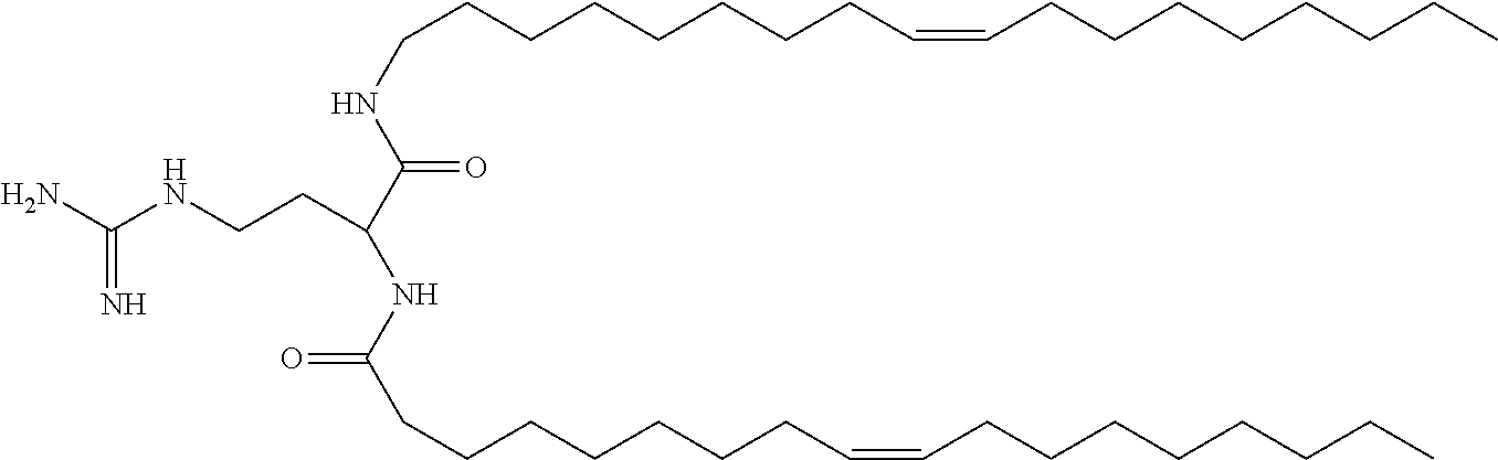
C(NCCC(C(=O)NCCCCCCCCC=CCCCCCCCC)NC(CCCCCCCC=CCCCCCCCC)=O)(N)=N
